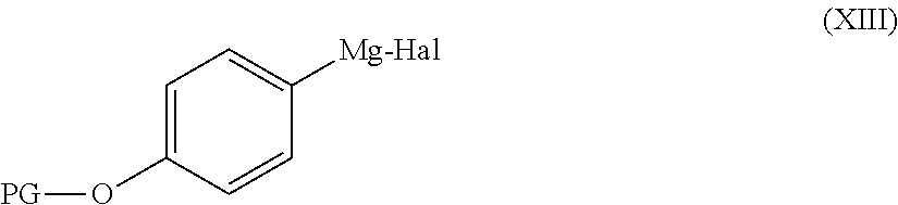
C1=C(O[PG])C=CC([Mg-Hal])=C1
